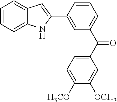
C1(C2=CC(C(=O)C3=CC=C([OCH3])C([OCH3])=C3)=CC=C2)=CC2=CC=CC=C2N1
